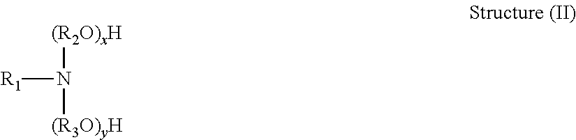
[R1]N([(R2O)xH])[(R3O)yH]
